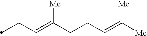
C(C=C(CCC=C([Me])[Me])[Me])C
